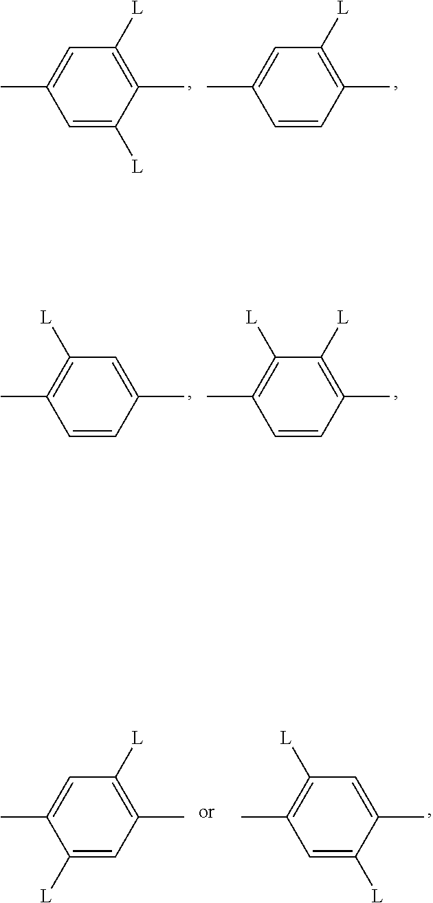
CC1=CC([L])=C(C)C([L])=C1.CC1=CC([L])=C(C)C=C1.CC1=C([L])C=C(C)C=C1.CC1=C([L])C([L])=C(C)C=C1.CC1=CC([L])=C(C)C=C1[L].CC1=C([L])C=C(C)C([L])=C1
